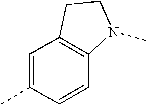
C1=C(C)C=CC2=C1CCN2C
